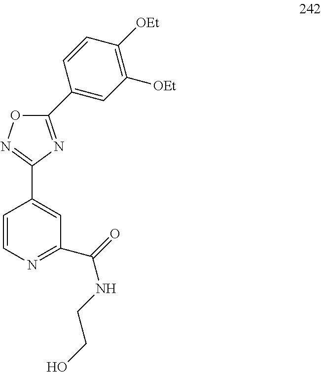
C1(C2=CC([OEt])=C([OEt])C=C2)=NC(C2=CC(C(NCCO)=O)=NC=C2)=NO1
